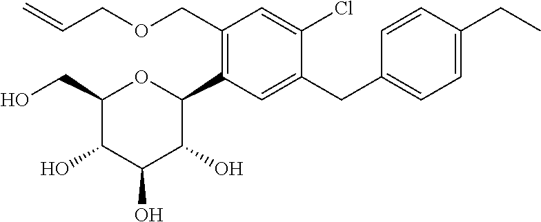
C1(CO)C(O)C(O)C(O)C(C2=C(COCC=C)C=C(Cl)C(CC3=CC=C(CC)C=C3)=C2)O1
